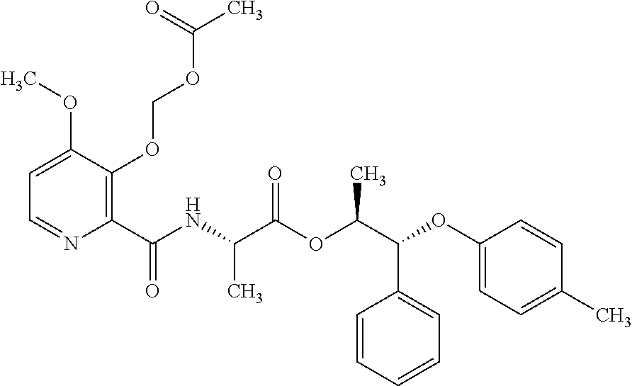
C1=C(OC)C(OCOC(C)=O)=C(C(NC(C(OC(C(C2=CC=CC=C2)OC2=CC=C(C)C=C2)C)=O)C)=O)N=C1
